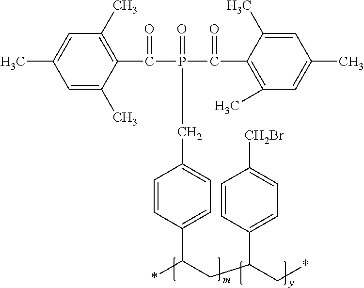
C1=C(C)C(C(P(C(C2=C(C)C=C(C)C=C2C)=O)(=O)CC2=CC=C(C(CC(C*)C3=CC=C([CH2Br])C=C3)*)C=C2)=O)=C(C)C=C1C
